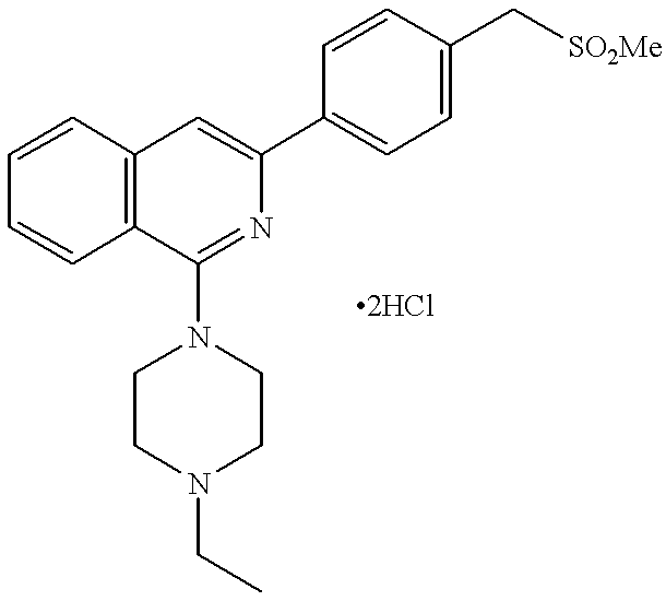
C12=C(C=CC=C1)C(N1CCN(CC)CC1)=NC(C1=CC=C(C[SO2Me])C=C1)=C2
